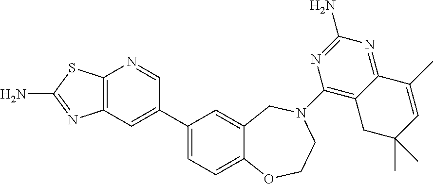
C12=C(C=C(C3=CC=C4C(=C3)CN(C3=C5C(=NC(N)=N3)C(C)=CC(C)(C)C5)CCO4)C=N1)N=C(N)S2
